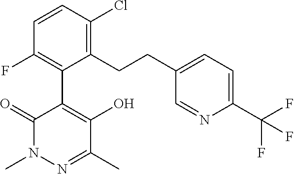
CN1N=C(C)C(O)=C(C2=C(F)C=CC(Cl)=C2CCC2=CC=C(C(F)(F)F)N=C2)C1=O
